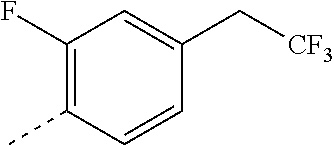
C1(F)=C(C)C=CC(C[CF3])=C1
